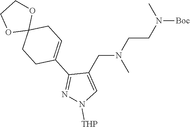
N([Boc])(CCN(CC1=CN([THP])N=C1C1=CCC2(CC1)OCCO2)C)C
